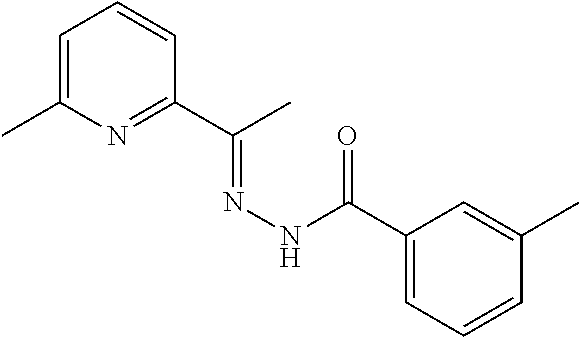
C1=C(C)N=C(C(C)=NNC(=O)C2=CC=CC(C)=C2)C=C1
